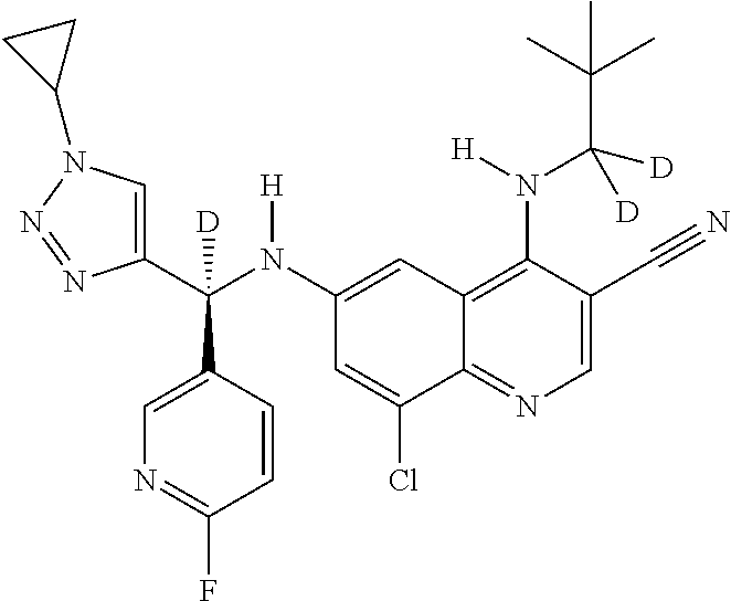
C1(N(C(C2=CN(C3CC3)N=N2)(C2=CN=C(F)C=C2)[D])[H])=CC2=C(N(C(C(C)(C)C)([D])[D])[H])C(C#N)=CN=C2C(Cl)=C1
